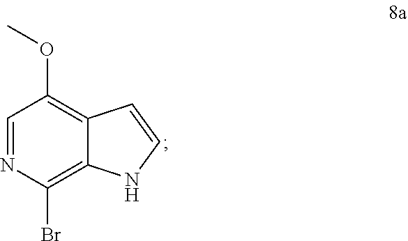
C12=C(OC)C=NC(Br)=C1NC=C2
